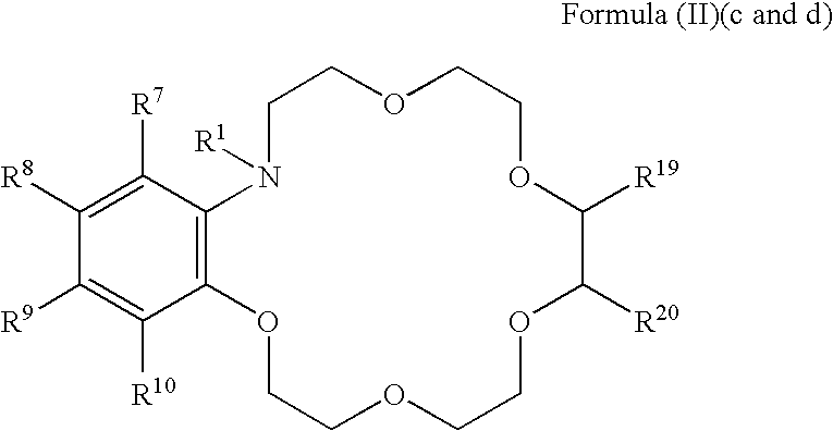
C1([R8])=C([R7])C2=C(C([R10])=C1[R9])OCCOCCOC([R20])C([R19])OCCOCCN2[R1]
